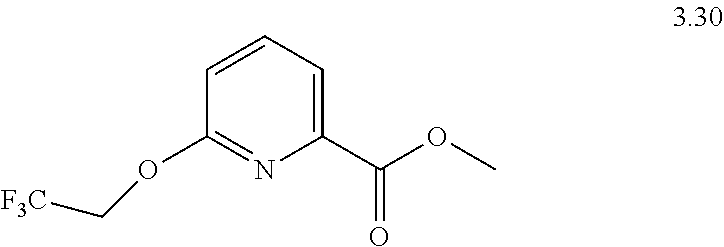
C1(C(=O)OC)=CC=CC(OC[F3C])=N1
